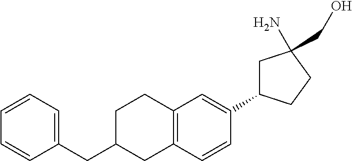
C1C(C2=CC3=C(C=C2)CC(CC2=CC=CC=C2)CC3)CCC1(N)CO
